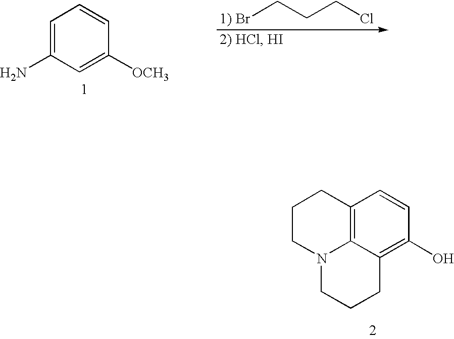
C(Br)CCCl.C1=C(N)C=C([OCH3])C=C1.C1CN2C3=C(C1)C=CC(O)=C3CCC2
